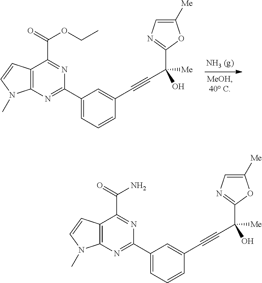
C1(C2=NC3=C(C(C(=O)OCC)=N2)C=CN3C)=CC=CC(C#CC([Me])(O)C2=NC=C([Me])O2)=C1.C1(C2=NC3=C(C(C(=O)N)=N2)C=CN3C)=CC=CC(C#CC([Me])(O)C2=NC=C([Me])O2)=C1
